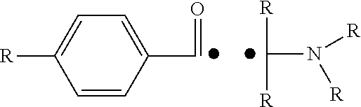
C1=CC(C=O)=CC=C1[R].[R]C([R])N([R])[R]
